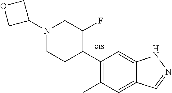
C1(C2C(F)CN(C3COC3)CC2)=C(C)C=C2C(=C1)NN=C2
